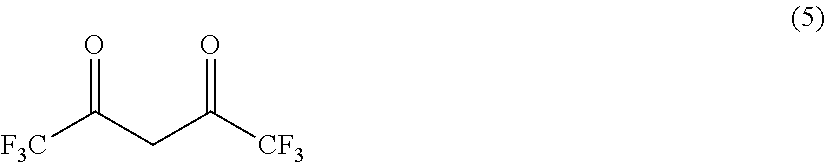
C(C([CF3])=O)C(=O)[F3C]
